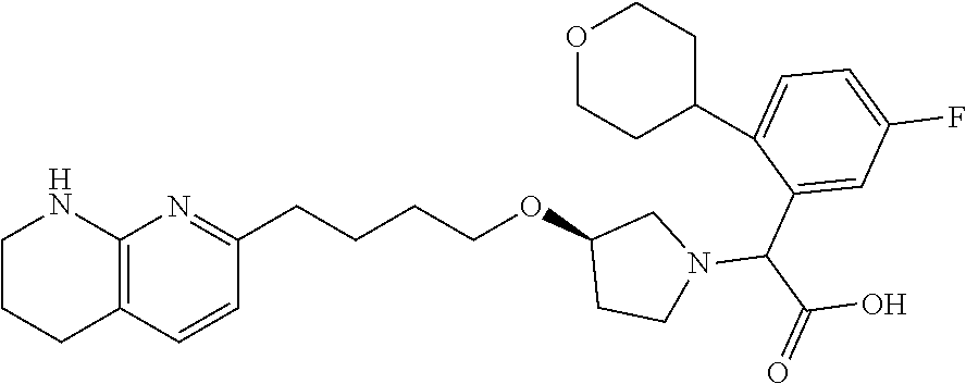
C1=C(C2CCOCC2)C(C(N2CC(OCCCCC3=NC4=C(C=C3)CCCN4)CC2)C(=O)O)=CC(F)=C1
